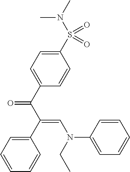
C1(S(N(C)C)(=O)=O)=CC=C(C(C(C2=CC=CC=C2)=CN(C2=CC=CC=C2)CC)=O)C=C1
